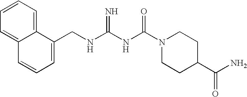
C1(CNC(NC(N2CCC(C(=O)N)CC2)=O)=N)=CC=CC2=CC=CC=C12
